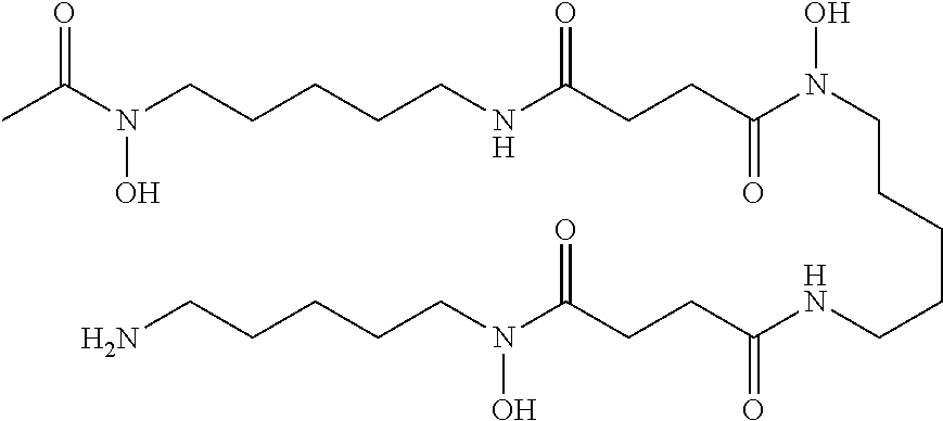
CC(=O)N(CCCCCNC(=O)CCC(=O)N(O)CCCCCNC(=O)CCC(=O)N(O)CCCCCN)O
